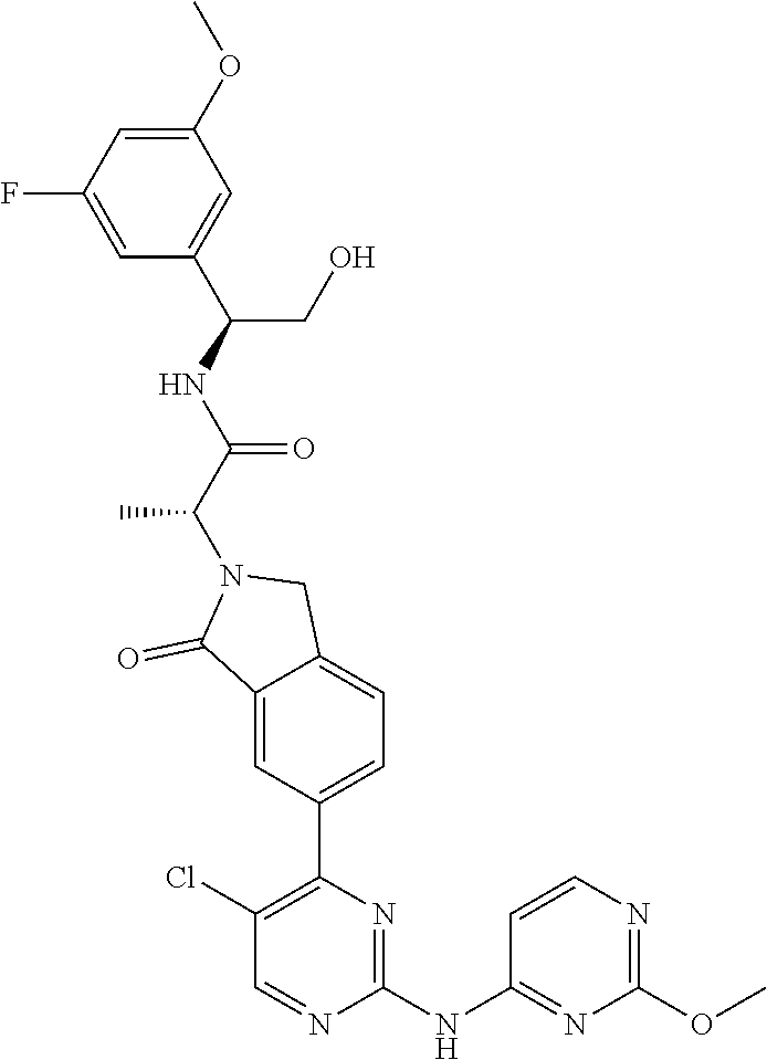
C1(NC2=NC(OC)=NC=C2)=NC(C2=CC=C3C(=C2)C(=O)N(C(C(=O)NC(CO)C2=CC(OC)=CC(F)=C2)C)C3)=C(Cl)C=N1
